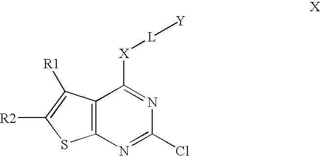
C12=C(N=C(Cl)N=C1[X][L][Y])SC([R2])=C2[R1]
